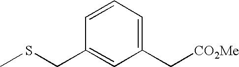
C1(C[CO2Me])=CC=CC(CSC)=C1
